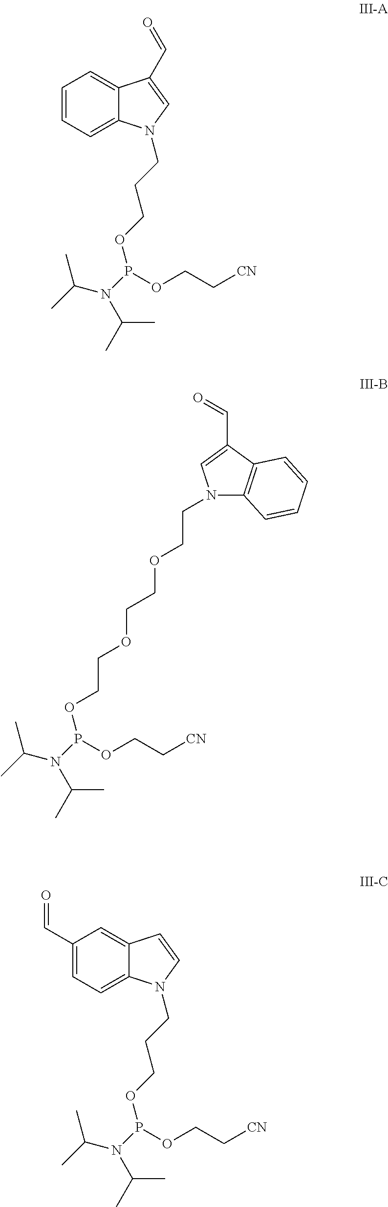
C1=CC=C2C(=C1)C(C=O)=CN2CCCOP(N(C(C)C)C(C)C)OCC[CN].O(P(N(C(C)C)C(C)C)OCC[CN])CCOCCOCCN1C2=C(C(C=O)=C1)C=CC=C2.C1(C=O)=CC=C2C(=C1)C=CN2CCCOP(N(C(C)C)C(C)C)OCC[CN]
